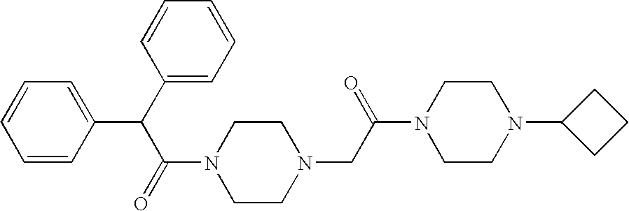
C1(C(C2=CC=CC=C2)C(=O)N2CCN(CC(N3CCN(C4CCC4)CC3)=O)CC2)=CC=CC=C1
